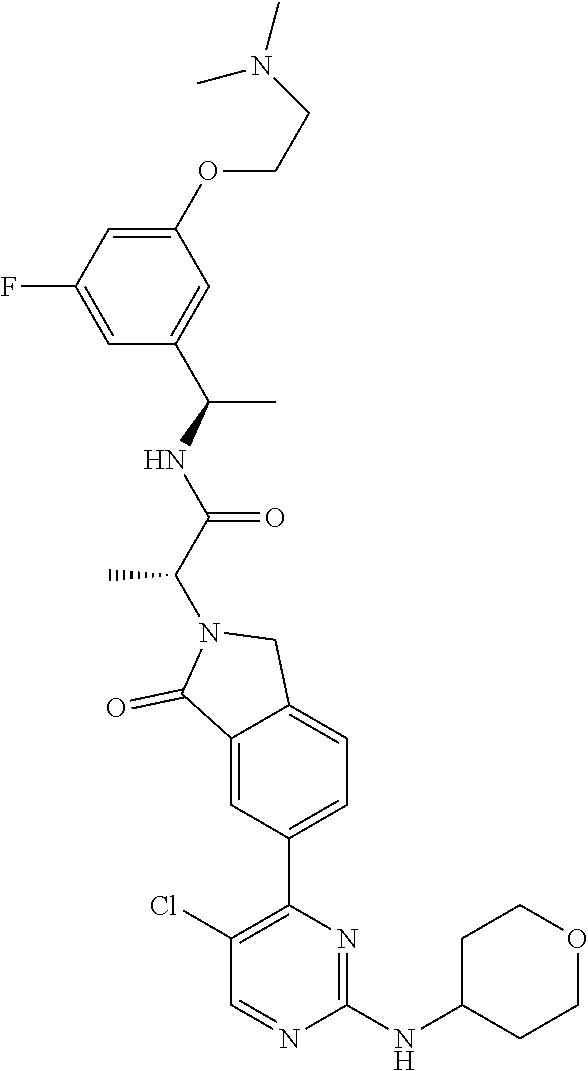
C1(NC2CCOCC2)=NC(C2=CC=C3C(=C2)C(=O)N(C(C(=O)NC(C)C2=CC(OCCN(C)C)=CC(F)=C2)C)C3)=C(Cl)C=N1
